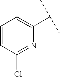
C1=CC(Cl)=NC(C(C)C)=C1
